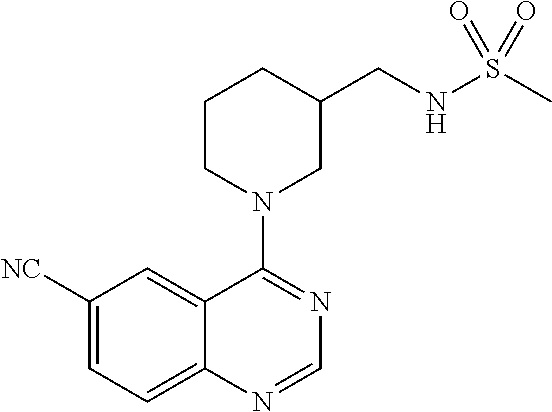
C1([NC])=CC=C2C(=C1)C(N1CC(CNS(C)(=O)=O)CCC1)=NC=N2
